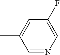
C1=NC=C(F)C=C1C
